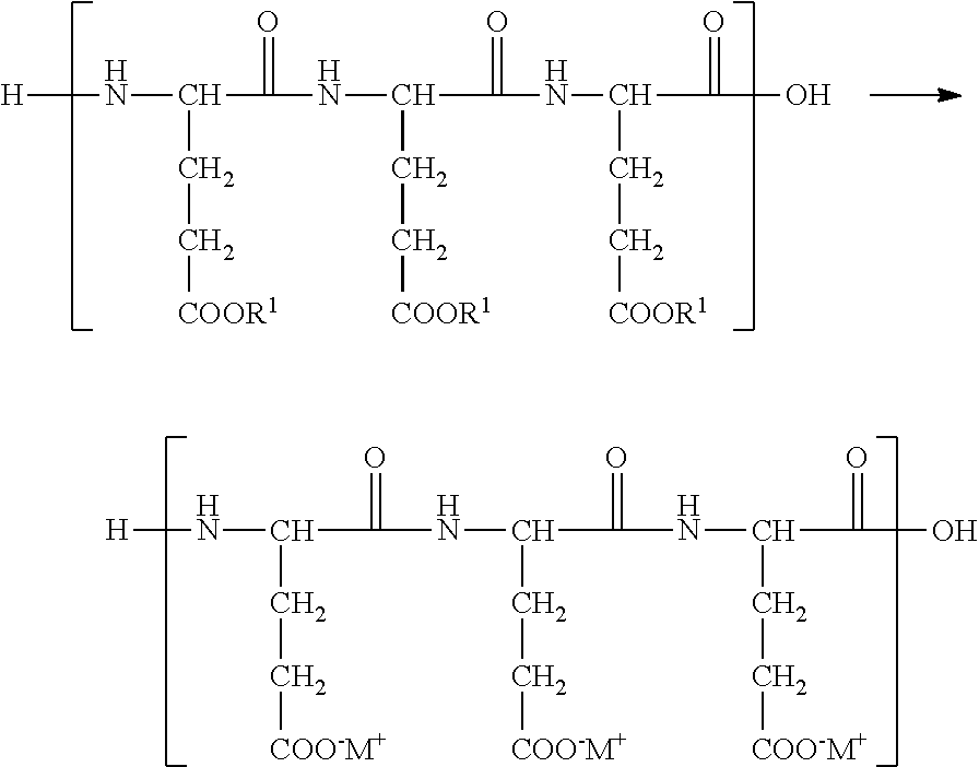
[H]NC(CC[COOR1])C(NC(CC[COOR1])C(NC(CC[COOR1])C(O)=O)=O)=O.[H]NC(CC[COO-M+])C(NC(CC[COO-M+])C(NC(CC[COO-M+])C(O)=O)=O)=O
